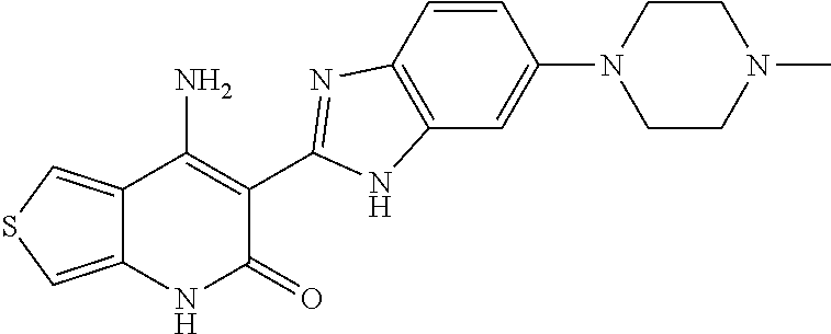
C1=CC2=C(C=C1N1CCN(C)CC1)NC(C1=C(N)C3=CSC=C3NC1=O)=N2
